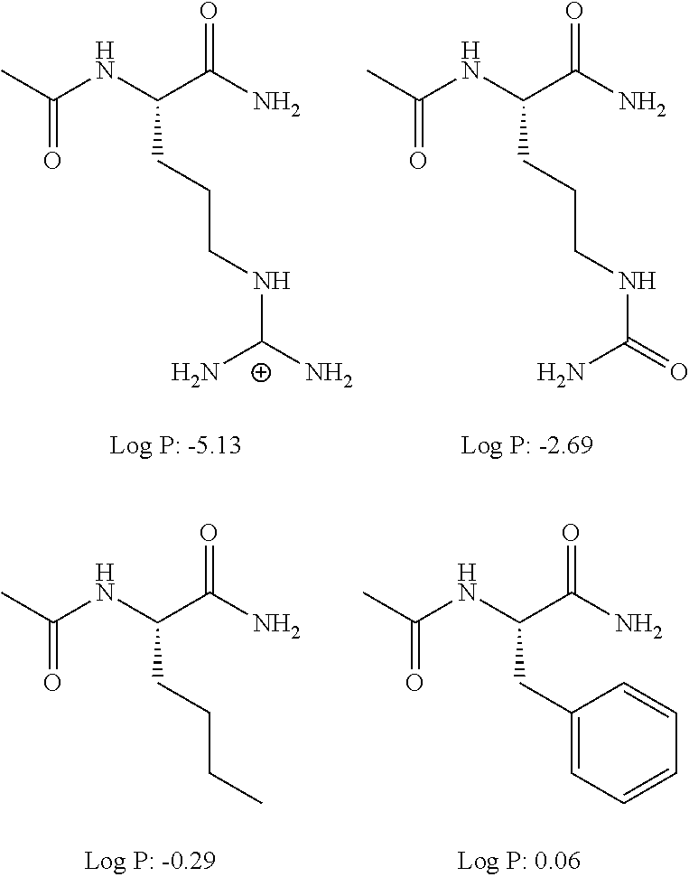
CC(NC(C(N)=O)CCCNC(N)N)=O.CC(NC(C(N)=O)CCCNC(=O)N)=O.CC(NC(C(N)=O)CCCC)=O.CC(NC(C(N)=O)CC1=CC=CC=C1)=O
